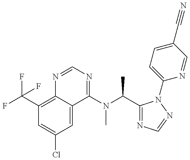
C1(C(F)(F)F)=C2C(=CC(Cl)=C1)C(N(C(C1=NC=NN1C1=CC=C(C#N)C=N1)C)C)=NC=N2
